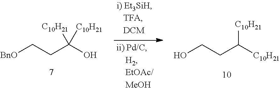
OCCC([C10H21])[C10H21].[BnO]CCC(O)([C10H21])[C10H21]
